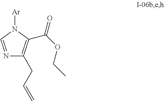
N1=CN([Ar])C(C(OCC)=O)=C1CC=C
